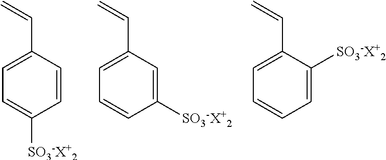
C1=C(C=C)C=CC([SO3-X+2])=C1.C1=C(C=C)C=C([SO3-X+2])C=C1.C1=C(C=C)C([SO3-X+2])=CC=C1
